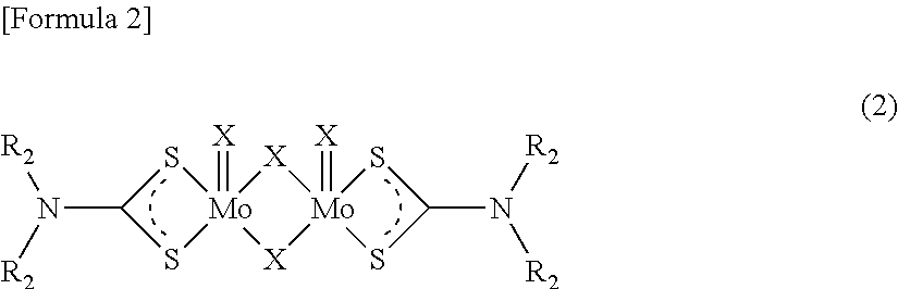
C1(N([R2])[R2])S[Mo]2(=[X])(S1)[X][Mo]1(=[X])([X]2)SC(N([R2])[R2])S1
